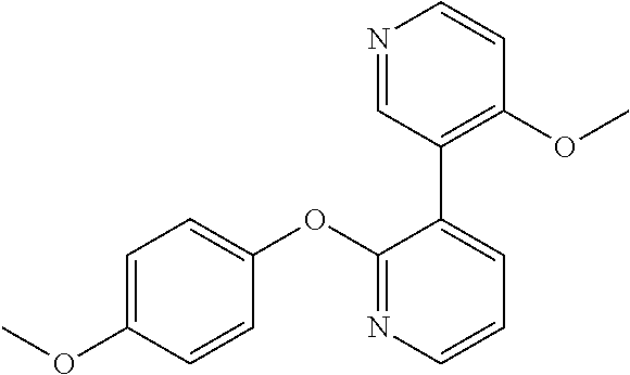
C1=C(OC)C=CC(OC2=NC=CC=C2C2=C(OC)C=CN=C2)=C1
